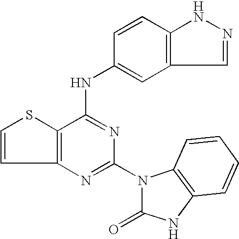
C12=C(C(NC3=CC4=C(C=C3)NN=C4)=NC(N3C(=O)NC4=C3C=CC=C4)=N1)SC=C2
